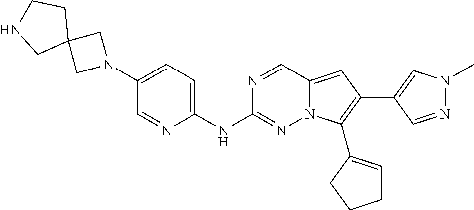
N1(C2=CC=C(NC3=NN4C(=CC(C5=CN(C)N=C5)=C4C4=CCCC4)C=N3)N=C2)CC2(C1)CCNC2
